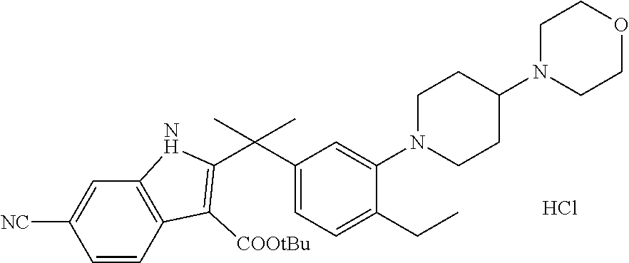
C1=CC2=C(C=C1[NC])NC(C(C1=CC=C(CC)C(N3CCC(N4CCOCC4)CC3)=C1)(C)C)=C2[COOtBu].Cl
